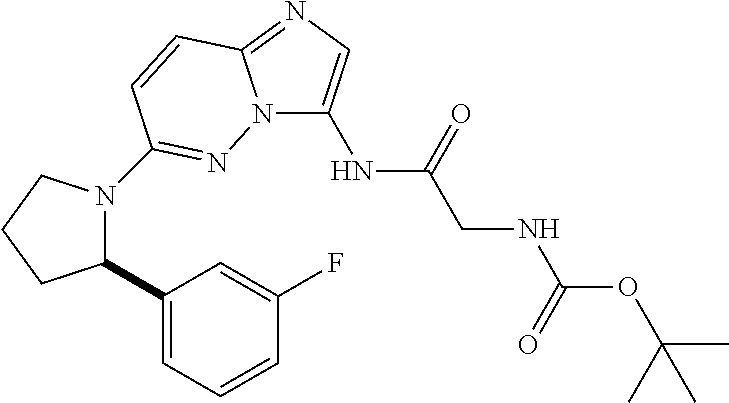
N12C(NC(CNC(OC(C)(C)C)=O)=O)=CN=C1C=CC(N1C(C3=CC=CC(F)=C3)CCC1)=N2
